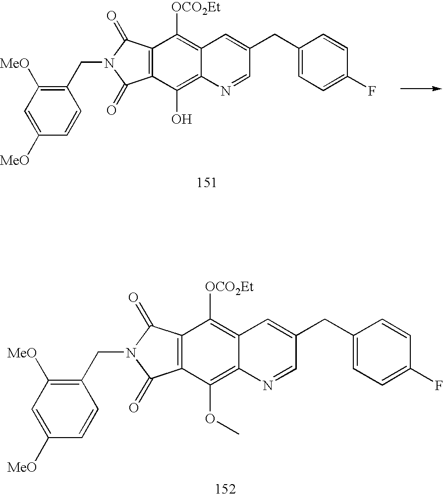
C12=C(C(O)=C3C(=C1[OCO2Et])C=C(CC1=CC=C(F)C=C1)C=N3)C(=O)N(CC1=C([MeO])C=C([MeO])C=C1)C2=O.C12=C(C(OC)=C3C(=C1[OCO2Et])C=C(CC1=CC=C(F)C=C1)C=N3)C(=O)N(CC1=C([MeO])C=C([MeO])C=C1)C2=O
